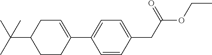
C1=CC(CC(=O)OCC)=CC=C1C1=CCC(C(C)(C)C)CC1
